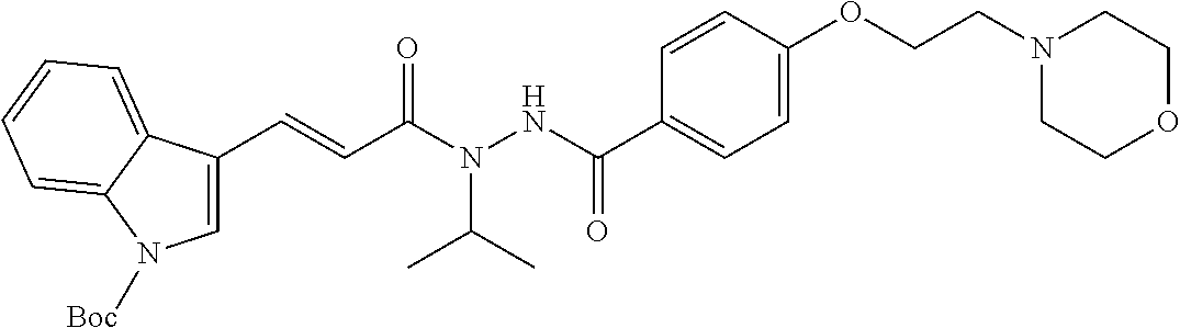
C1=CC(OCCN2CCOCC2)=CC=C1C(NN(C(C=CC1=CN([Boc])C2=CC=CC=C12)=O)C(C)C)=O
